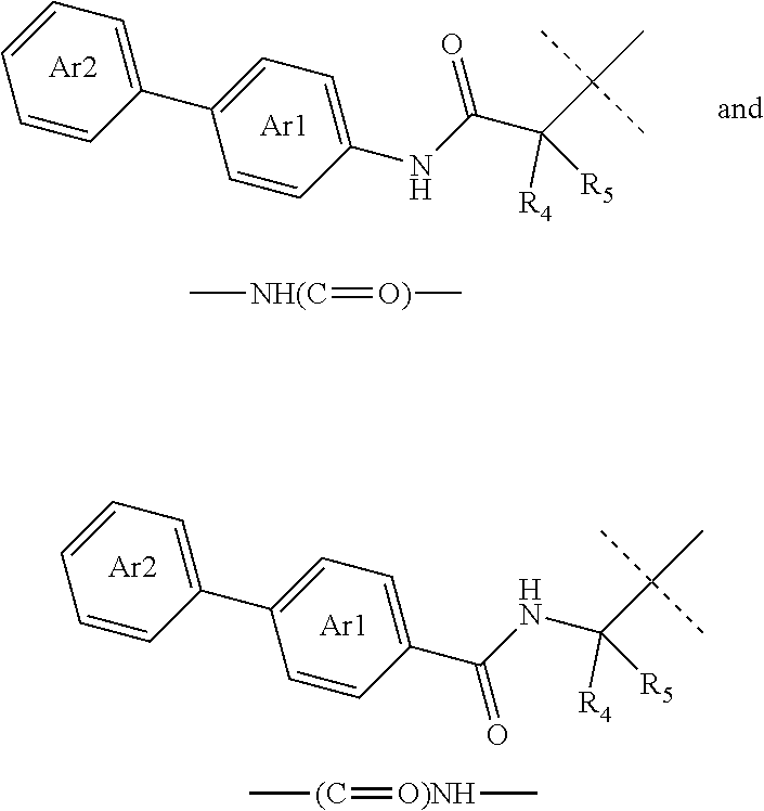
C1=CC(C2=CC=C(NC(C(C(C)(C)C)([R5])[R4])=O)C=C2)=CC=C1.[Ar2].[Ar1].C[NH(C]=[O)]C.C1=CC(C2=CC=C(C(NC(C(C)(C)C)([R5])[R4])=O)C=C2)=CC=C1.[Ar2].[Ar1].C[(C]=[O)NH]C
